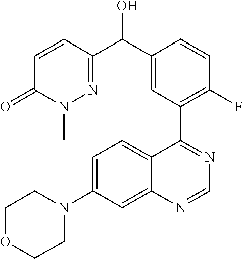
C12=CC(N3CCOCC3)=CC=C1C(C1=C(F)C=CC(C(C3=NN(C)C(=O)C=C3)O)=C1)=NC=N2
